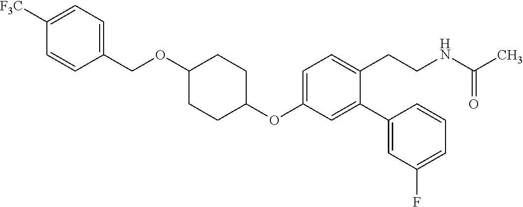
C1=C(OC2CCC(OCC3=CC=C([F3C])C=C3)CC2)C=C(C2=CC(F)=CC=C2)C(CCNC(C)=O)=C1
